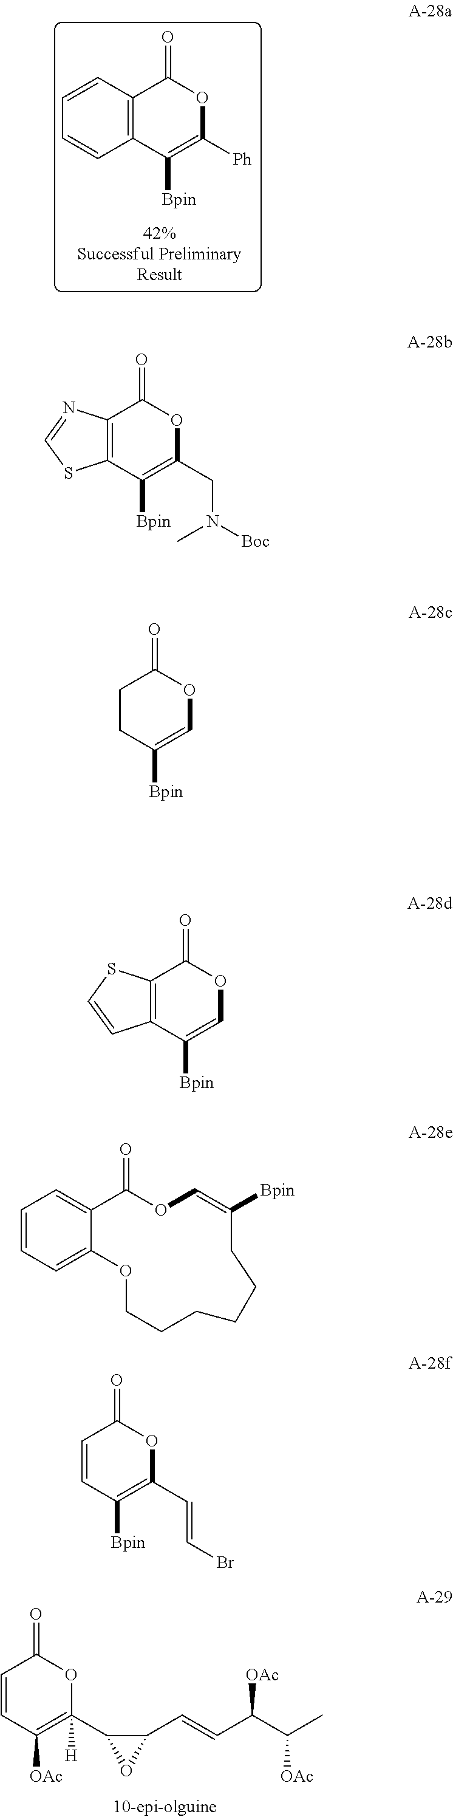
C1=CC([OAc])=C(C2C(C=CC(C(C)[OAc])[OAc])O2)([H])OC1=O.C1=CC2=C(C=C1)C(=O)OC([Ph])=C2[Bpin].C12=C(C([Bpin])=COC1=O)C=CS2.C1=CC=C2C(=C1)C(=O)OC=C([Bpin])CCCCCCO2.C1=CC([Bpin])=C(C=CBr)OC1=O.C12=C(C([Bpin])=C(CN(C)[Boc])OC1=O)SC=N2.C1CC([Bpin])=COC1=O
